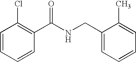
C1=CC=CC(C(=O)NCC2=CC=CC=C2C)=C1Cl
